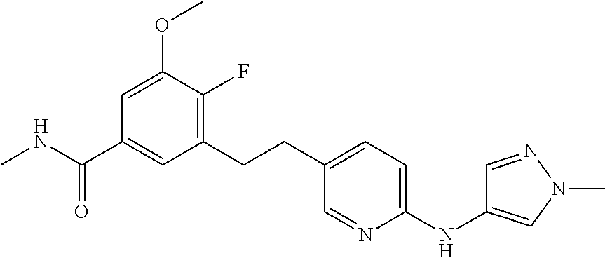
C1=C(OC)C(F)=C(CCC2=CC=C(NC3=CN(C)N=C3)N=C2)C=C1C(NC)=O
